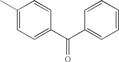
C1(C)=CC=C(C(C2=CC=CC=C2)=O)C=C1
